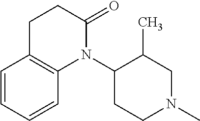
C1(N2C3=C(CCC2=O)C=CC=C3)CCN(C)CC1C
